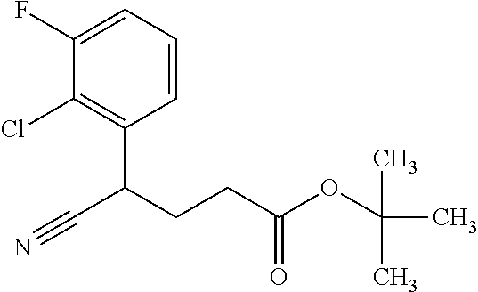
C1(F)=CC=CC(C(CCC(OC(C)(C)C)=O)C#N)=C1Cl
